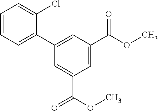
C1=CC=C(C2=CC(C(OC)=O)=CC(C(=O)OC)=C2)C(Cl)=C1
